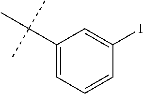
C1(C(C)(C)C)=CC=CC(I)=C1
